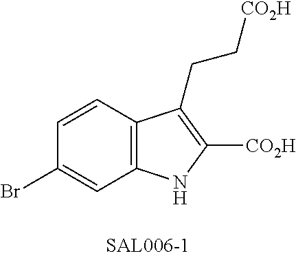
C1=CC2=C(C=C1Br)NC([CO2H])=C2CC[CO2H]
